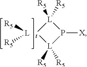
[L]1([R5])([R5])P([X])[L]([R5])([R5])[t]1.[L]([R5])[R5]
